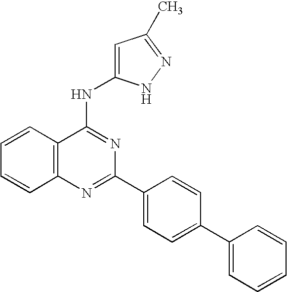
C12=C(N=C(C3=CC=C(C4=CC=CC=C4)C=C3)N=C1NC1=CC(C)=NN1)C=CC=C2
